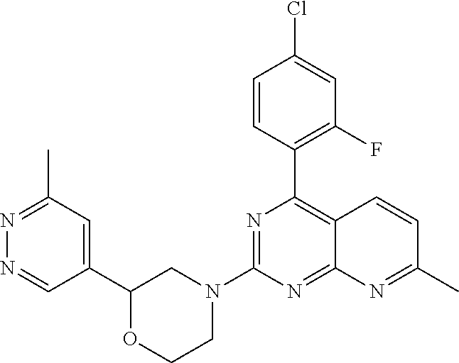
C1(C2=C3C(=NC(N4CCOC(C5=CC(C)=NN=C5)C4)=N2)N=C(C)C=C3)=C(F)C=C(Cl)C=C1
